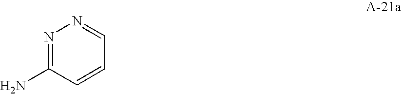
N1=C(N)C=CC=N1
